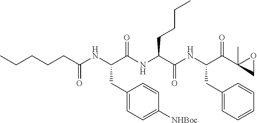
CCCCCC(NC(C(NC(C(NC(C(C1(C)CO1)=O)CC1=CC=CC=C1)=O)CCCC)=O)CC1=CC=C([NHBoc])C=C1)=O
